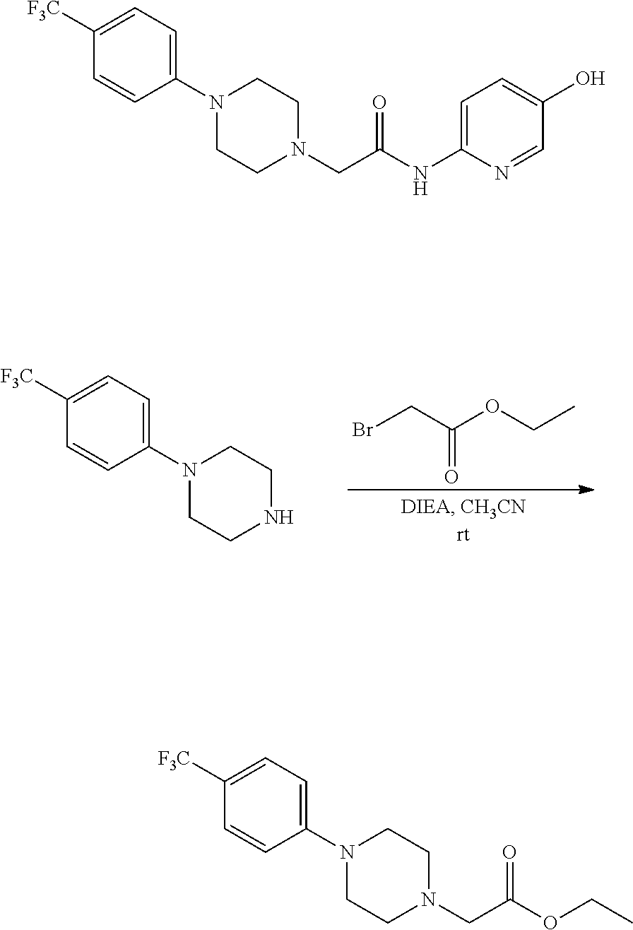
CCOC(CBr)=O.C1CNCCN1C1=CC=C([F3C])C=C1.N1=CC(O)=CC=C1NC(CN1CCN(C2=CC=C([F3C])C=C2)CC1)=O.CCOC(CN1CCN(C2=CC=C([F3C])C=C2)CC1)=O
